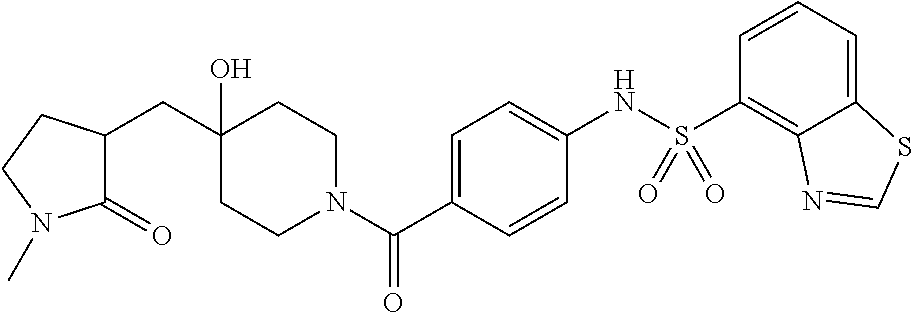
C1CN(C(C2=CC=C(NS(C3=C4C(=CC=C3)SC=N4)(=O)=O)C=C2)=O)CCC1(O)CC1C(=O)N(C)CC1
